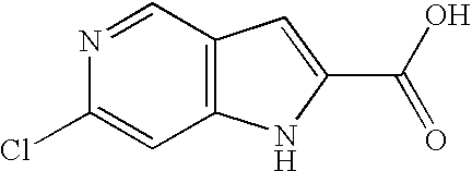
N1=CC2=C(C=C1Cl)NC(C(O)=O)=C2
